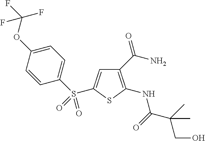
C1(C(N)=O)=C(NC(C(C)(CO)C)=O)SC(S(C2=CC=C(OC(F)(F)F)C=C2)(=O)=O)=C1
